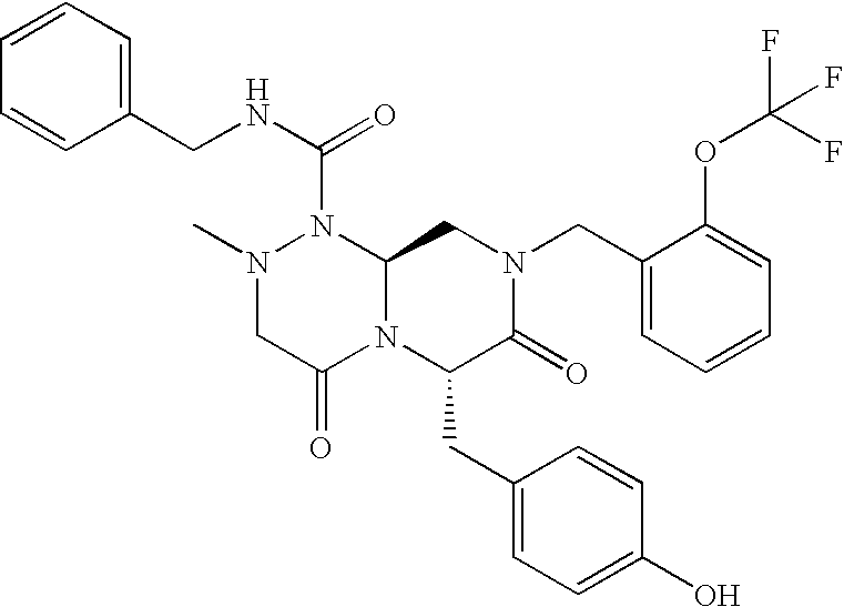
N1(C(NCC2=CC=CC=C2)=O)N(C)CC(=O)N2C1CN(CC1=CC=CC=C1OC(F)(F)F)C(=O)C2CC1=CC=C(O)C=C1
